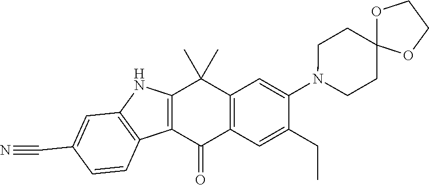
C12=C(C=C(CC)C(N3CCC4(CC3)OCCO4)=C1)C(=O)C1=C(C2(C)C)NC2=C1C=CC(C#N)=C2
